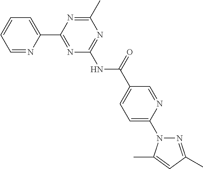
C1=NC(C2=NC(NC(C3=CC=C(N4N=C(C)C=C4C)N=C3)=O)=NC(C)=N2)=CC=C1
